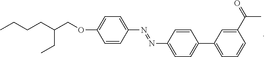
CCCCC(COC1=CC=C(N=NC2=CC=C(C3=CC=CC(C(=O)C)=C3)C=C2)C=C1)CC
